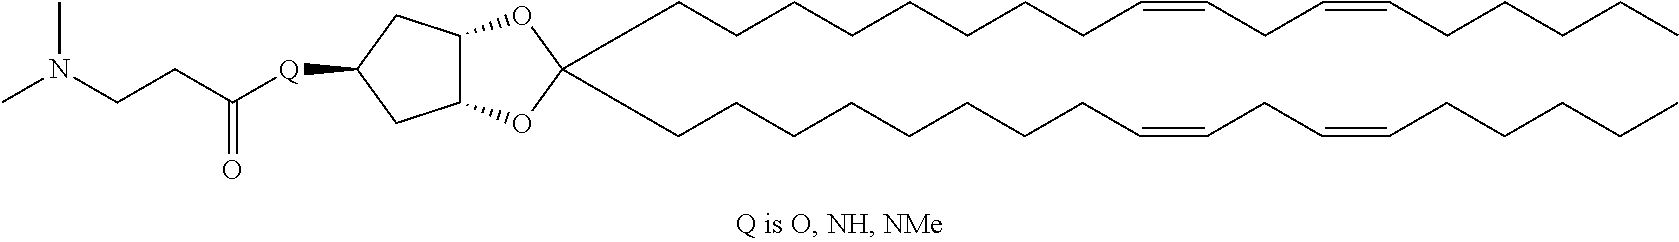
C(CCCCCCCC=CCC=CCCCCC)C1(CCCCCCCCC=CCC=CCCCCC)OC2C(O1)CC([Q]C(CCN(C)C)=O)C2
